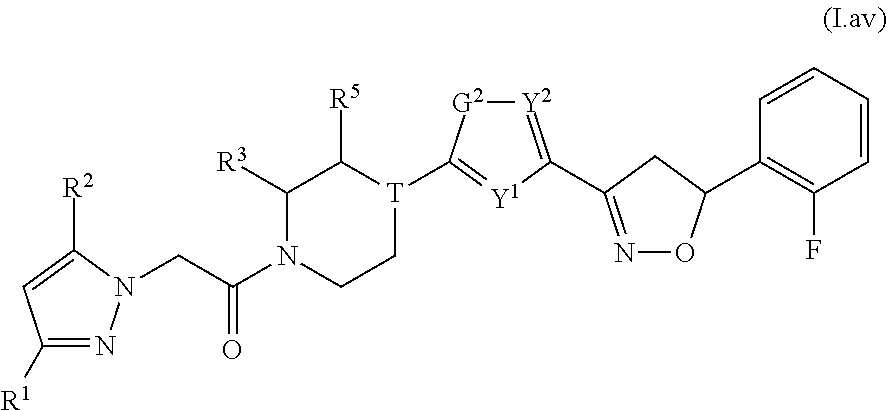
C1([R1])=NN(CC(N2CC[T](C3=[Y1]C(C4=NOC(C5=C(F)C=CC=C5)C4)=[Y2][G2]3)C([R5])C2[R3])=O)C([R2])=C1
